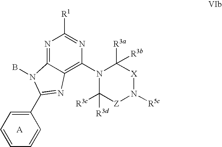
N1=C2C(=C(N3C([R3d])([R3c])[Z]N([R5c])[X]C3([R3a])[R3b])N=C1[R1])N=C(C1=CC=CC=C1)N2B
